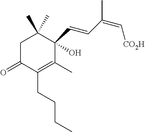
C1C(=O)C(CCCC)=C(C)C(C=CC(=C[CO2H])C)(O)C1(C)C
